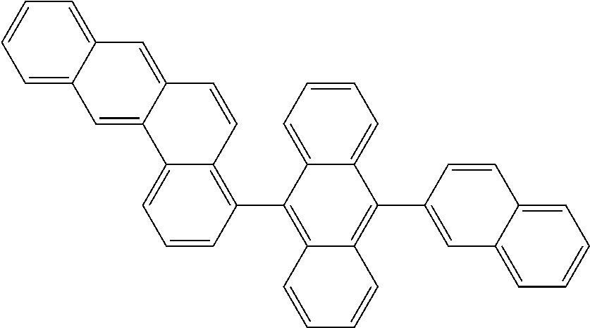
C12=CC=CC=C1C(C1=CC3=CC=CC=C3C=C1)=C1C(=C2C2=C3C(=CC=C2)C2=CC4=CC=CC=C4C=C2C=C3)C=CC=C1
